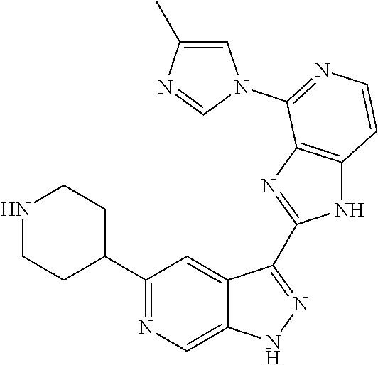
C1(C2=NC=C3C(=C2)C(C2=NC4=C(N2)C=CN=C4N2C=C(C)N=C2)=NN3)CCNCC1
